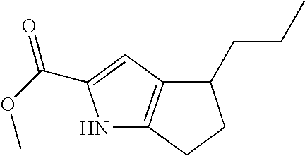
N1C2=C(C=C1C(OC)=O)C(CCC)CC2
